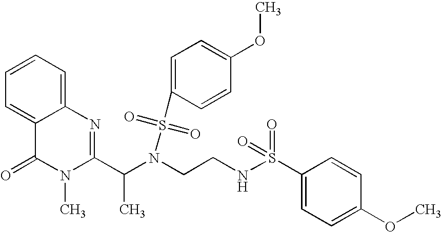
C1=C2C(=CC=C1)N=C(C(N(CCNS(C1=CC=C(OC)C=C1)(=O)=O)S(=O)(=O)C1=CC=C(OC)C=C1)C)N(C)C2=O
